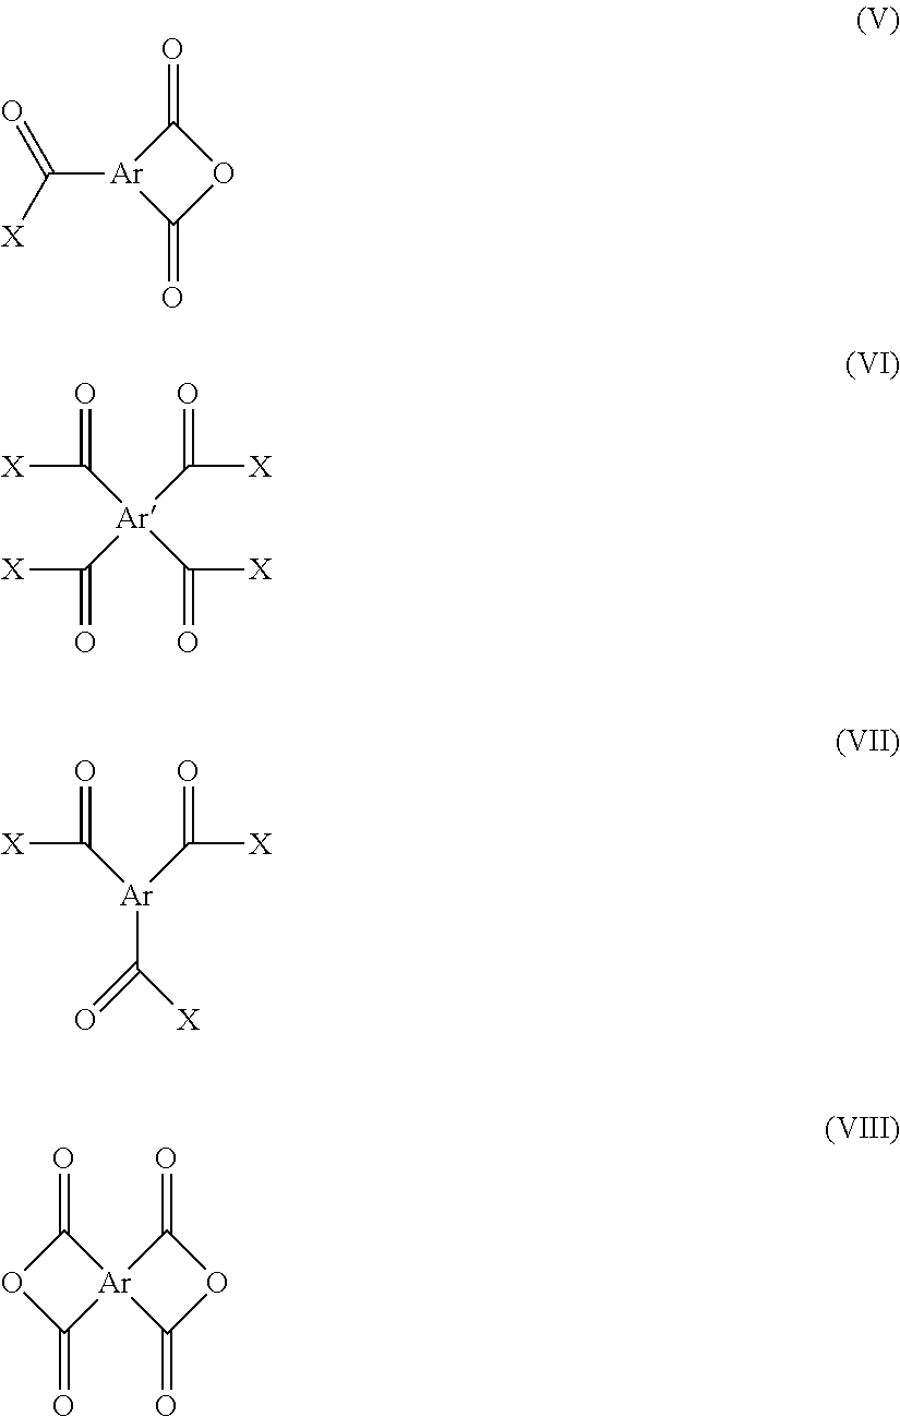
[X]C(=O)[Ar](C(=O)[X])C([X])=O.O=C1[Ar](C([X])=O)C(=O)O1.[X]C(=O)[Ar](C([X])=O)(C([X])=O)C([X])=O.C1(=O)OC(=O)[Ar]12C(=O)OC2=O
